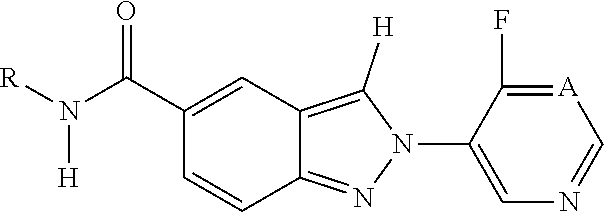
N1(C2=CN=C[A]=C2F)C([H])=C2C=C(C(N([H])[R])=O)C=CC2=N1
